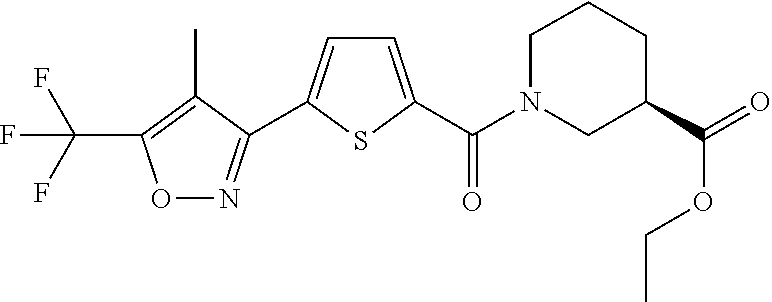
C(F)(F)(F)C1=C(C)C(C2=CC=C(C(N3CC(C(OCC)=O)CCC3)=O)S2)=NO1
